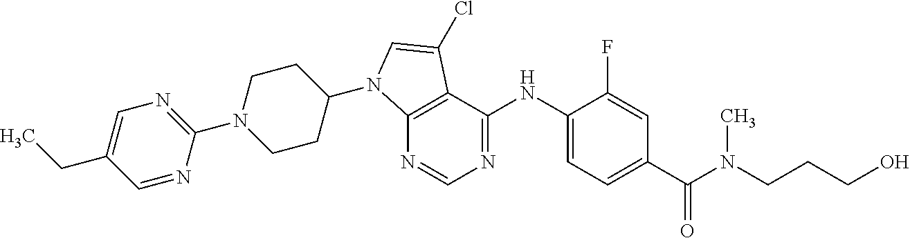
C12=C(C(NC3=CC=C(C(=O)N(C)CCCO)C=C3F)=NC=N1)C(Cl)=CN2C1CCN(C2=NC=C(CC)C=N2)CC1
